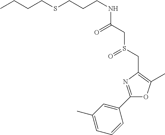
C(NC(CS(CC1=C(C)OC(C2=CC(C)=CC=C2)=N1)=O)=O)CCSCCCC
